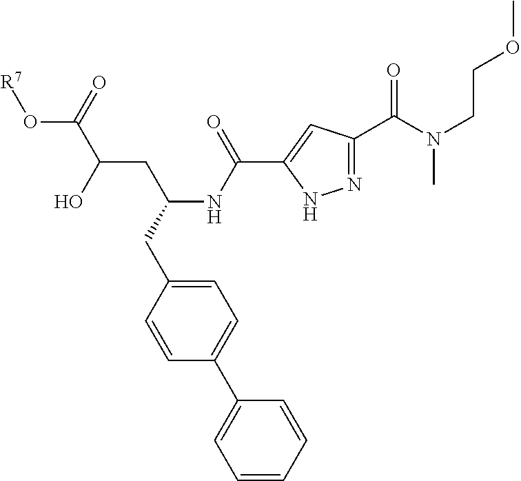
O(C(C(O)CC(NC(C1=CC(C(=O)N(C)CCOC)=NN1)=O)CC1=CC=C(C2=CC=CC=C2)C=C1)=O)[R7]
